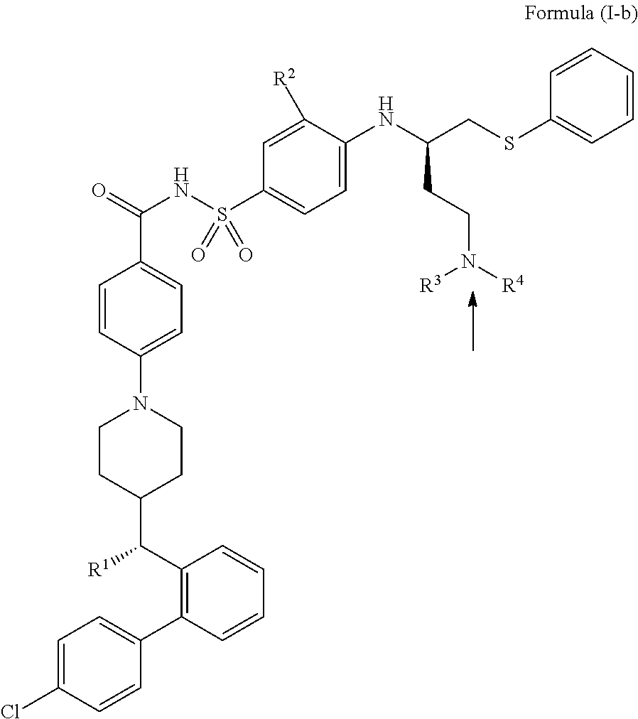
C(C1=CC=C(N2CCC(C(C3=C(C4=CC=C(Cl)C=C4)C=CC=C3)[R1])CC2)C=C1)(=O)NS(C1=CC=C(NC(CCN([R4])[R3])CSC2=CC=CC=C2)C([R2])=C1)(=O)=O
